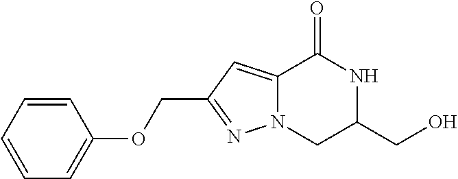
C12=CC(COC3=CC=CC=C3)=NN1CC(CO)NC2=O
